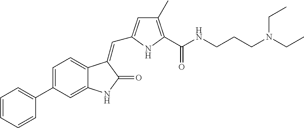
C1=C(C2=CC=CC=C2)C=C2C(=C1)C(=CC1=CC(C)=C(C(NCCCN(CC)CC)=O)N1)C(=O)N2
